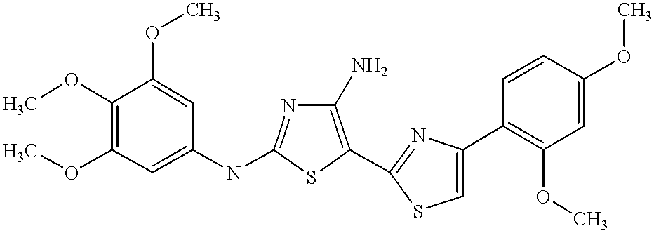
COC1=C(OC)C=C(NC2=NC(N)=C(C3=NC(C4=C(OC)C=C(OC)C=C4)=CS3)S2)C=C1OC
